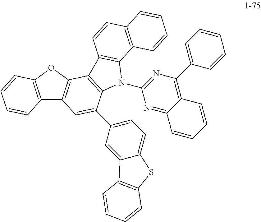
C12=C(OC3=C1C=C(C1=CC=C4C(=C1)C1=C(S4)C=CC=C1)C1=C3C3=C(N1C1=NC(C4=CC=CC=C4)=C4C(=N1)C=CC=C4)C1=C(C=C3)C=CC=C1)C=CC=C2
